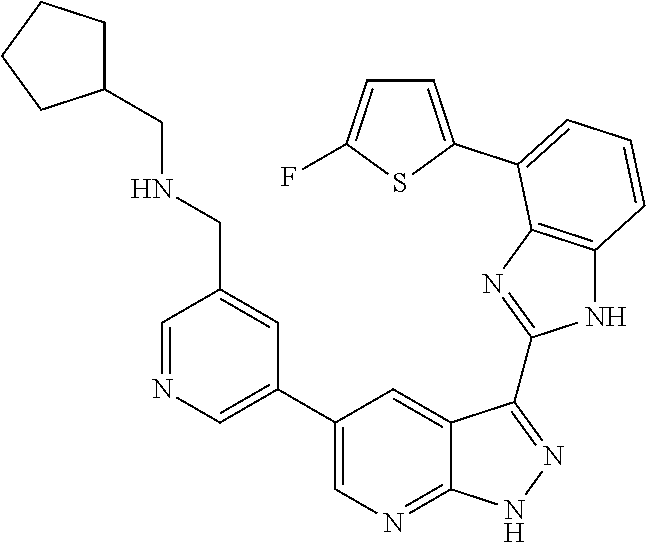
C1=NC=C(C2=CN=C3C(=C2)C(C2=NC4=C(N2)C=CC=C4C2=CC=C(F)S2)=NN3)C=C1CNCC1CCCC1
